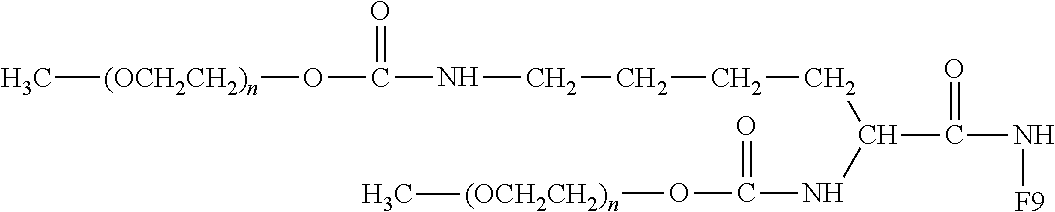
C[(OCH2CH2)n]OC(NCCCCC(NC(O[(OCH2CH2)n]C)=O)C(N[F9])=O)=O
